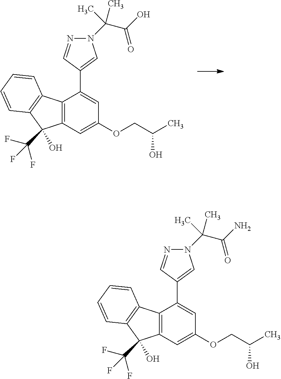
N1(C(C(O)=O)(C)C)N=CC(C2=CC(OCC(C)O)=CC3=C2C2=C(C=CC=C2)C3(O)C(F)(F)F)=C1.N1(C(C(N)=O)(C)C)N=CC(C2=CC(OCC(C)O)=CC3=C2C2=C(C=CC=C2)C3(O)C(F)(F)F)=C1
